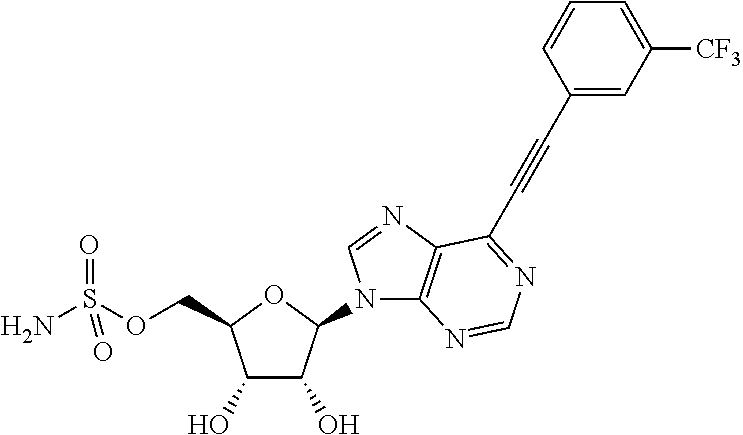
C1(O)C(O)C(N2C3=C(N=C2)C(C#CC2=CC([CF3])=CC=C2)=NC=N3)OC1COS(N)(=O)=O
